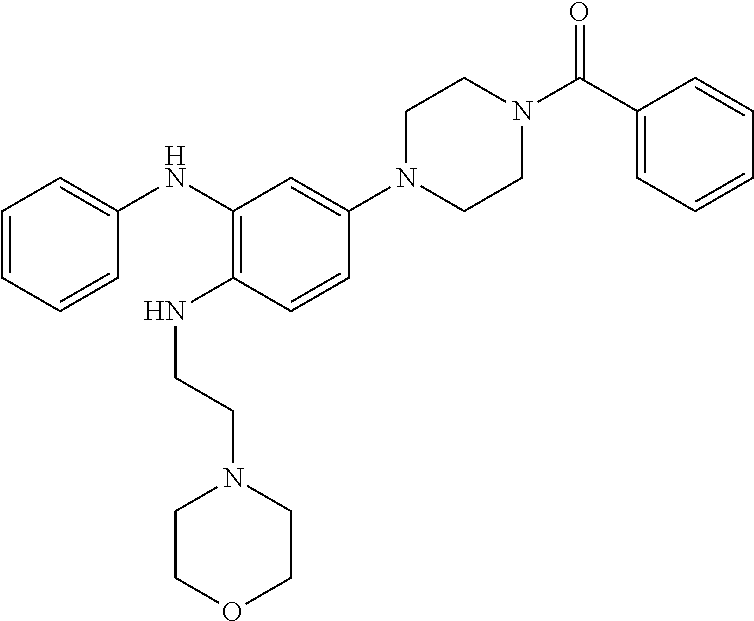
C1N(C2=CC(NC3=CC=CC=C3)=C(NCCN3CCOCC3)C=C2)CCN(C(=O)C2=CC=CC=C2)C1
